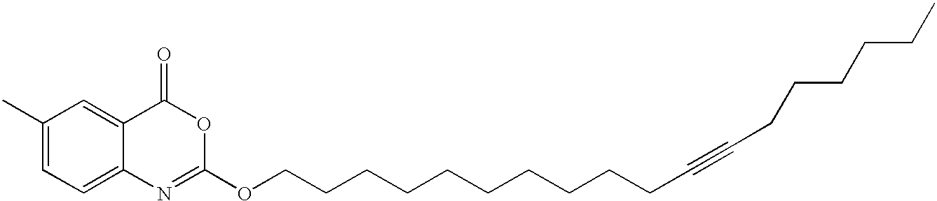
C1(C)=CC=C2C(=C1)C(=O)OC(OCCCCCCCCCCC#CCCCCCC)=N2
